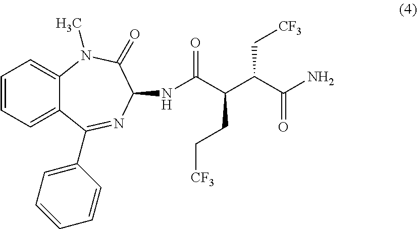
C1=CC=C2C(=C1)N(C)C(=O)C(NC(C(C(C(N)=O)C[CF3])CC[CF3])=O)N=C2C1=CC=CC=C1
